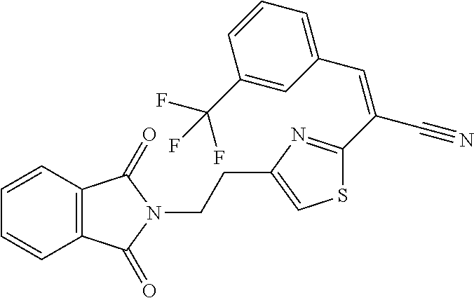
C12=C(C=CC=C1)C(=O)N(CCC1=CSC(C(C#N)=CC3=CC=CC(C(F)(F)F)=C3)=N1)C2=O
